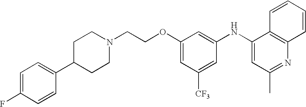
C1(NC2=CC(C)=NC3=C2C=CC=C3)=CC(OCCN2CCC(C3=CC=C(F)C=C3)CC2)=CC([CF3])=C1
